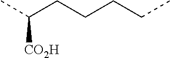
CC(CCCCC)[CO2H]
